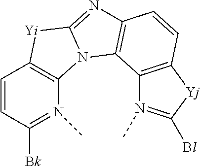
C1=CC([Bk])=N(C)C2=C1[Yi]C1=NC3=C(N21)C1=C(C=C3)[Yj]C([Bl])=N1C
